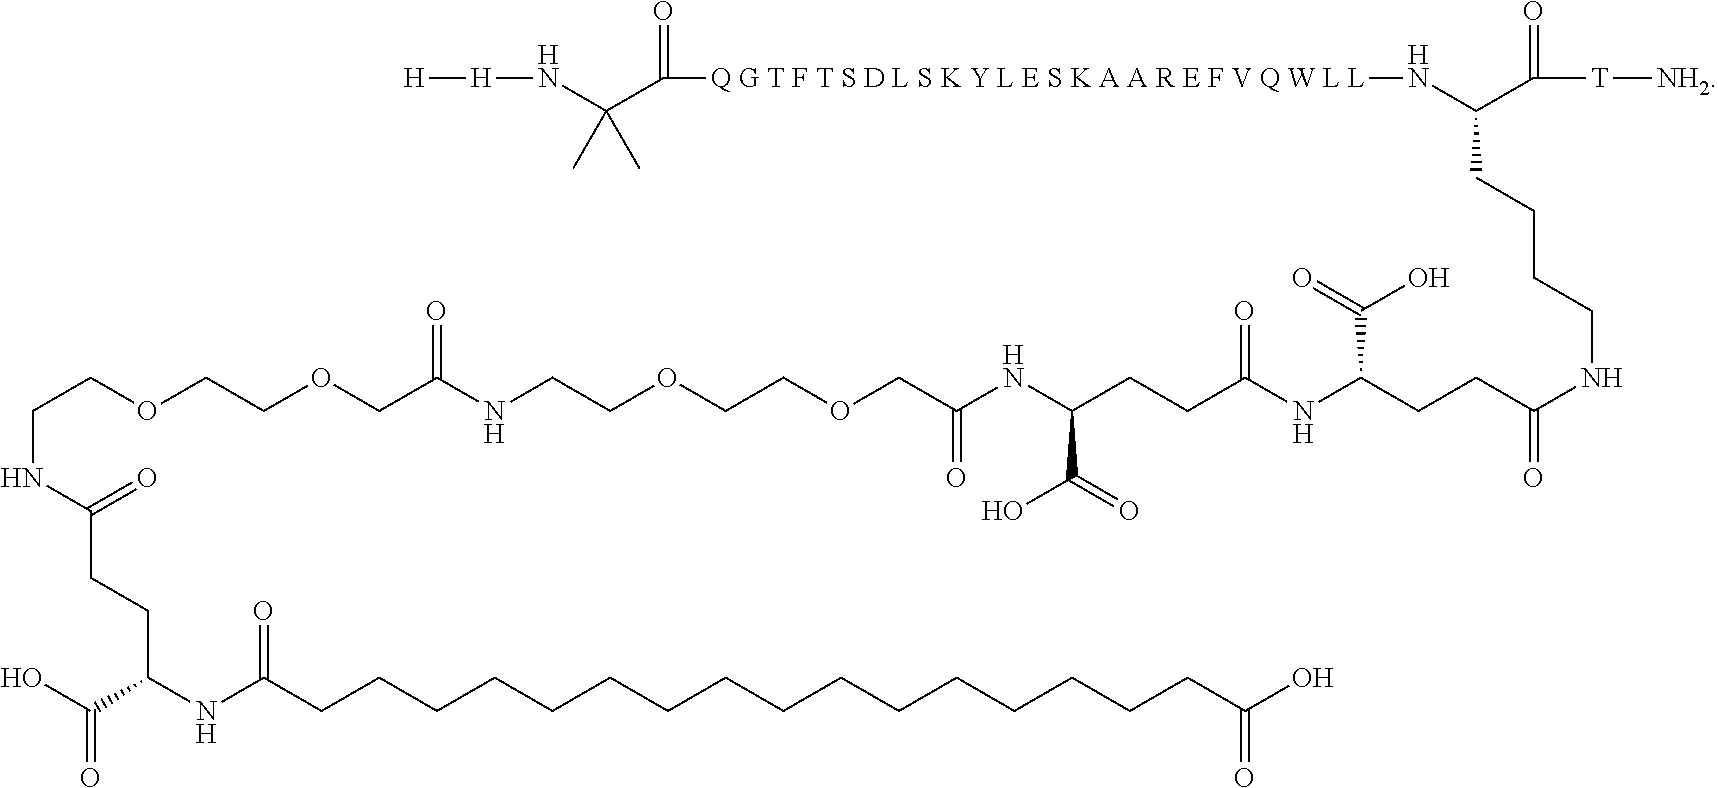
C(NC(=O)CCC(NC(CCCCCCCCCCCCCCCCC(O)=O)=O)C(O)=O)COCCOCC(NCCOCCOCC(NC(CCC(NC(CCC(NCCCCC(C(=O)[T][NH2])N[Q G T F T S D L S K Y L E S K A A R E F V Q W L L]C(C(N[H][H])(C)C)=O)=O)C(=O)O)=O)C(=O)O)=O)=O
